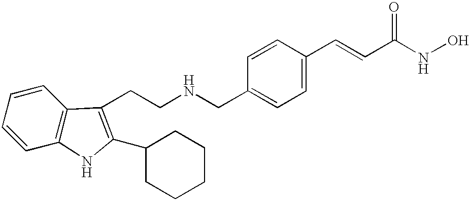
C(C1=CC=C(C=CC(NO)=O)C=C1)NCCC1=C(C2CCCCC2)NC2=C1C=CC=C2
